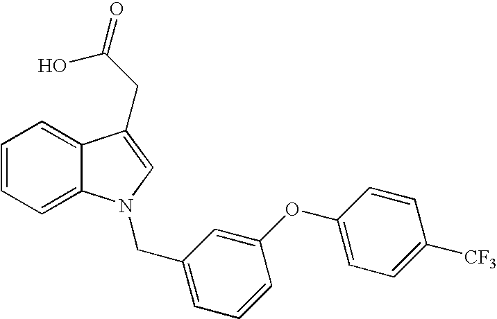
C1=CC=C2C(=C1)C(CC(O)=O)=CN2CC1=CC=CC(OC2=CC=C([CF3])C=C2)=C1
